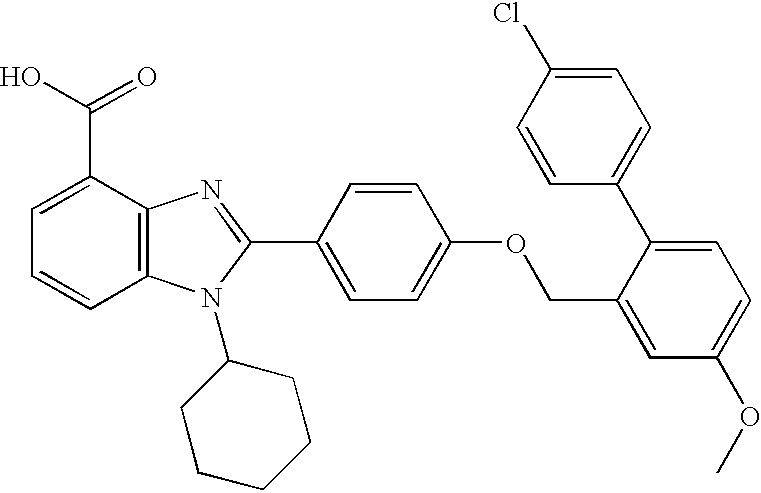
C1=C(C(=O)O)C2=C(C=C1)N(C1CCCCC1)C(C1=CC=C(OCC3=CC(OC)=CC=C3C3=CC=C(Cl)C=C3)C=C1)=N2
